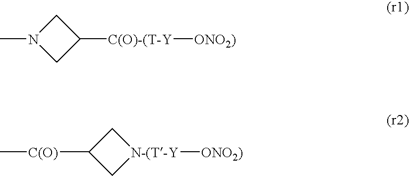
N1(C)CC([C(O)-(T-Y][ONO2)])C1.C1C([C(O)]C)C[N-(T-Y]1[ONO2)]
